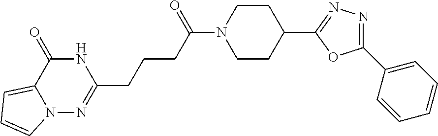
C1(C2=CC=CC=C2)=NN=C(C2CCN(C(CCCC3=NN4C(=CC=C4)C(=O)N3)=O)CC2)O1
